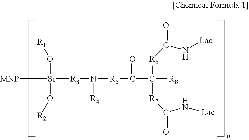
[MNP][Si](O[R2])(O[R1])[R3]N([R4])[R5]C(=O)C([R8])([R6]C(=O)N[Lac])[R7]C(N[Lac])=O
